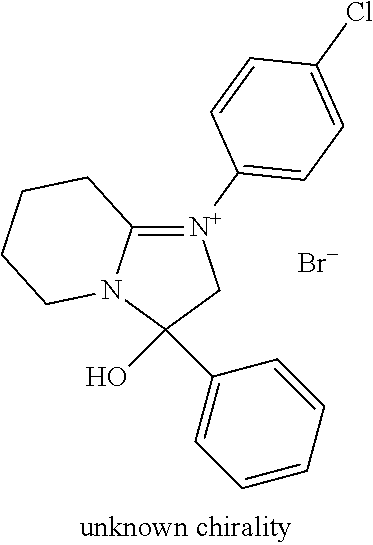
C1(O)(C2=CC=CC=C2)C[N+](C2=CC=C(Cl)C=C2)=C2N1CCCC2.[Br-]
